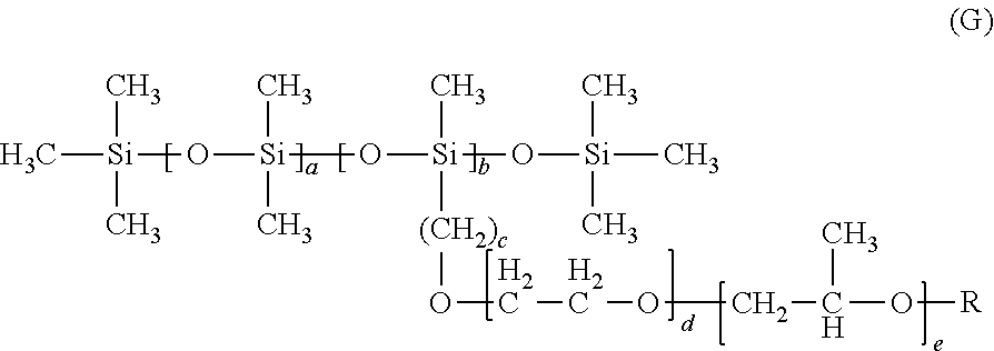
C[Si](O[Si](O[Si](O[Si](C)(C)C)(C)[(CH2)c]OCCOCC(O[R])C)(C)C)(C)C
